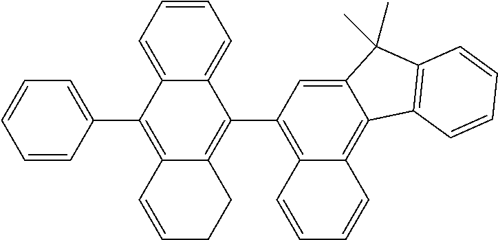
C1=CC=CC(C2=C3C(=C(C4=C5C(=C6C(=C4)C(C)(C)C4=C6C=CC=C4)C=CC=C5)C4=CC=CC=C24)CCC=C3)=C1
